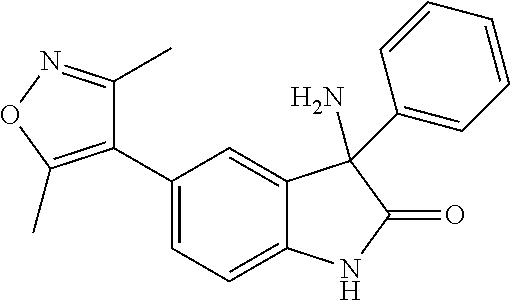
C1(C2=CC=C3C(=C2)C(C2=CC=CC=C2)(N)C(=O)N3)=C(C)ON=C1C
